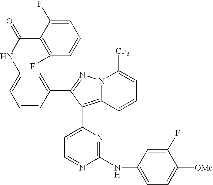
C1=C(F)C(C(NC2=CC=CC(C3=NN4C(=C3C3=CC=NC(NC5=CC=C([OMe])C(F)=C5)=N3)C=CC=C4[CF3])=C2)=O)=C(F)C=C1
